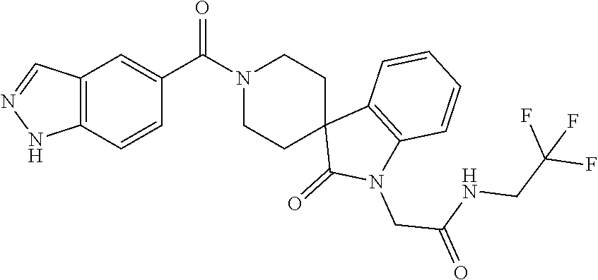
C12=C(C=CC(C(=O)N3CCC4(CC3)C(=O)N(CC(NCC(F)(F)F)=O)C3=C4C=CC=C3)=C1)NN=C2
